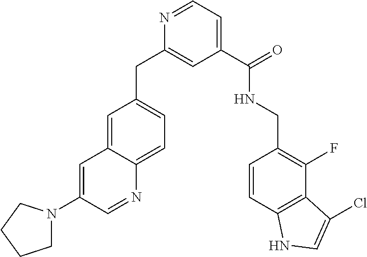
C1=C2C(=CC=C1CC1=CC(C(=O)NCC3=C(F)C4=C(C=C3)NC=C4Cl)=CC=N1)N=CC(N1CCCC1)=C2
